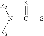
N(C(S)=S)([R3])[R2]
